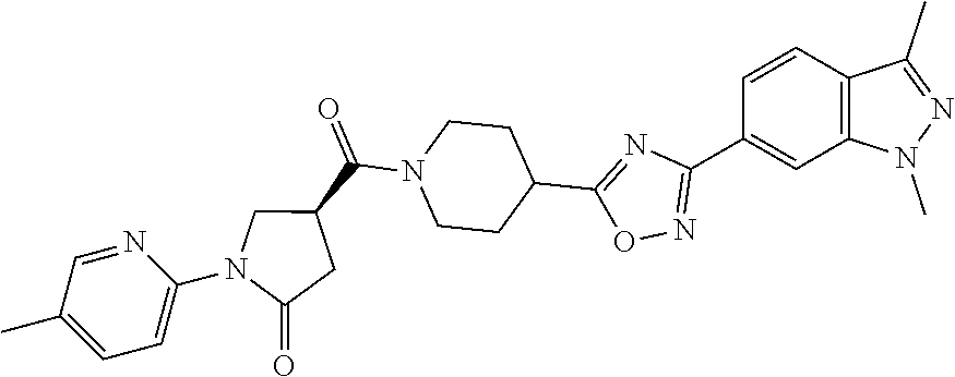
C1=CC(C2=NOC(C3CCN(C(C4CN(C5=CC=C(C)C=N5)C(=O)C4)=O)CC3)=N2)=CC2=C1C(C)=NN2C
